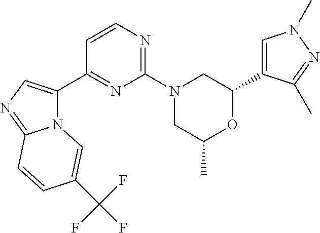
N12C(C3=NC(N4CC(C)OC(C5=CN(C)N=C5C)C4)=NC=C3)=CN=C1C=CC(C(F)(F)F)=C2
